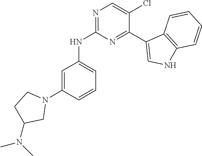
C1=C(N2CCC(N(C)C)C2)C=CC=C1NC1=NC=C(Cl)C(C2=CNC3=C2C=CC=C3)=N1
